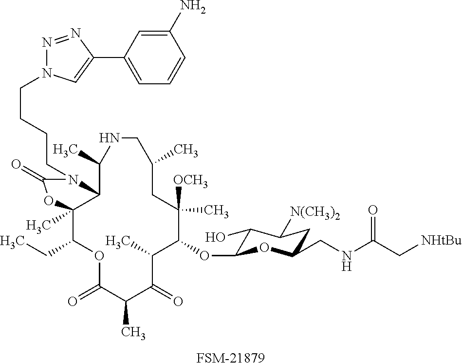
C1(OC2C(O)C([N(CH3)2])CC(CNC(C[NHtBu])=O)O2)C([OCH3])(C)CC(C)CNC(C)C2C(C)(C(CC)OC(=O)C(C)C(=O)C1C)OC(=O)N2CCCCN1N=NC(C2=CC=CC(N)=C2)=C1.[FSM-21879]
